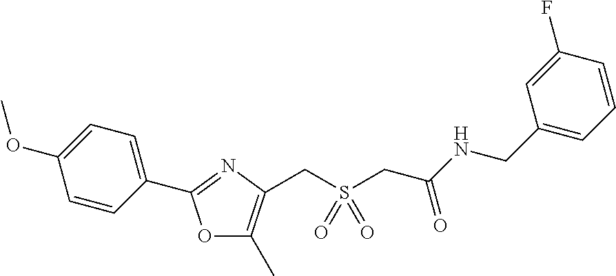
C1=CC(C2=NC(CS(CC(NCC3=CC=CC(F)=C3)=O)(=O)=O)=C(C)O2)=CC=C1OC
